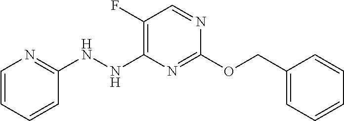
C1(F)=C(NNC2=NC=CC=C2)N=C(OCC2=CC=CC=C2)N=C1
